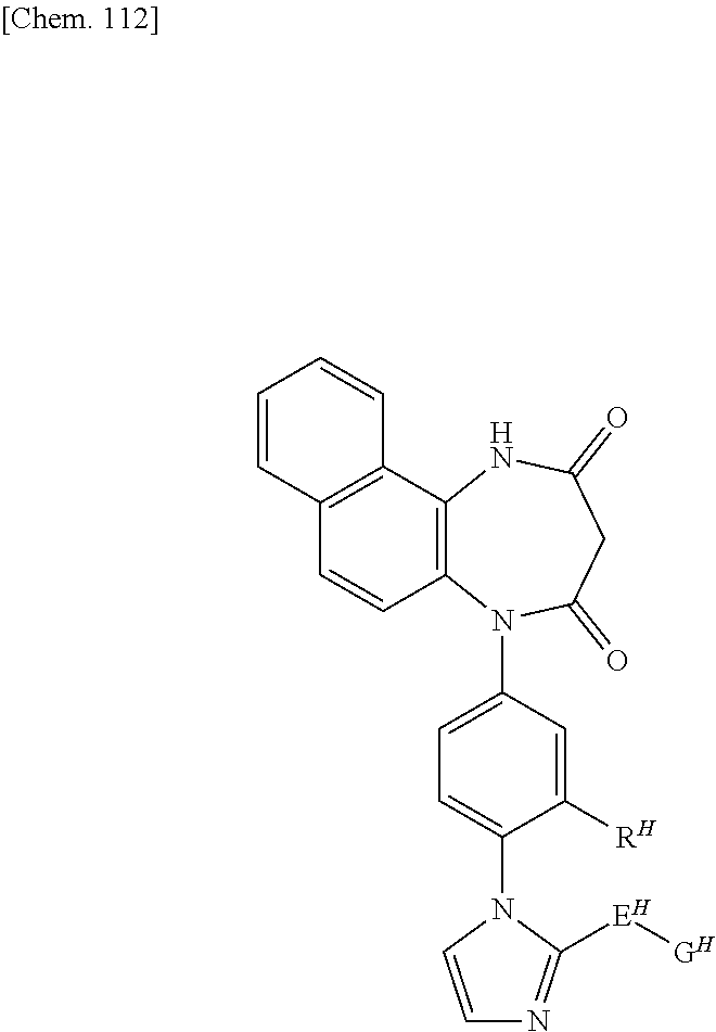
C12=C(C3=C(C=C1)C=CC=C3)NC(=O)CC(=O)N2C1=CC=C(N2C=CN=C2[EH][GH])C([RH])=C1
